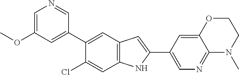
C1=C(OC)C=C(C2=CC3=C(C=C2Cl)NC(C2=CN=C4C(=C2)OCCN4C)=C3)C=N1
